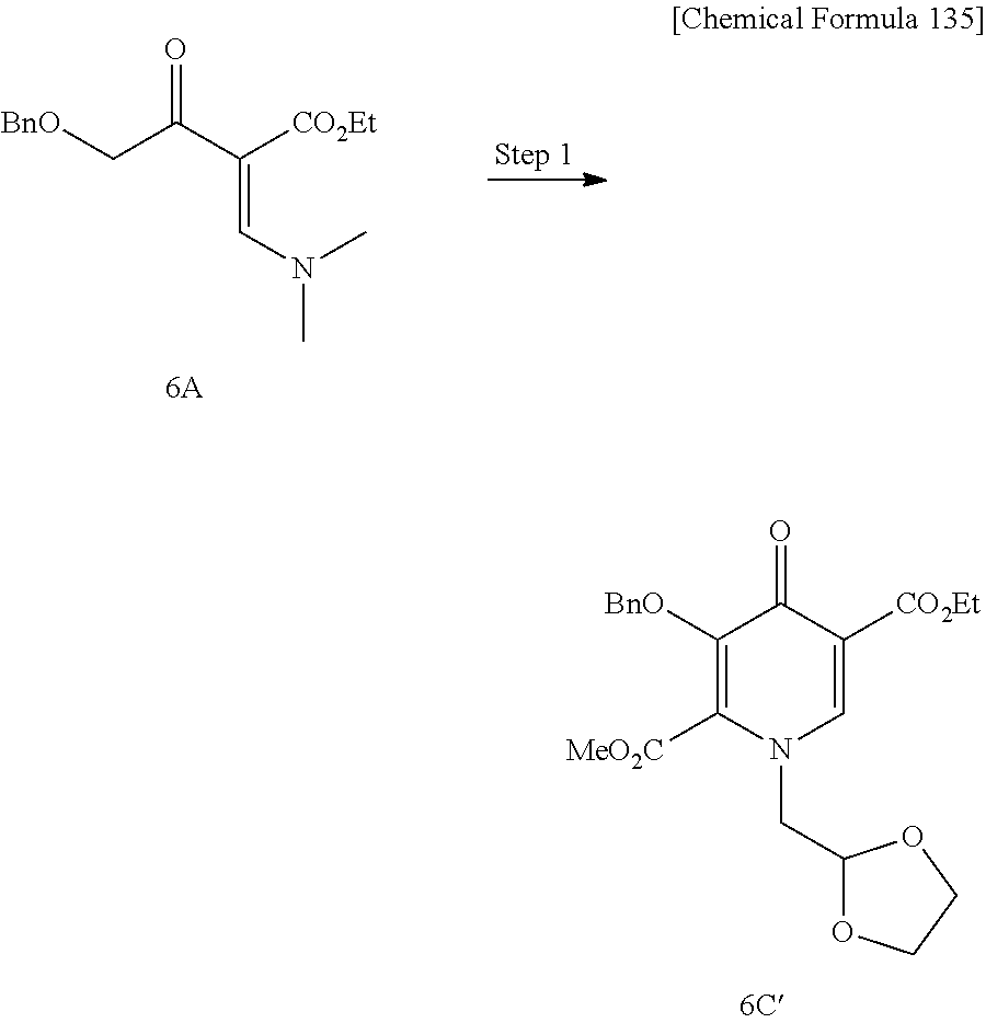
O=C(C([CO2Et])=CN(C)C)C[BnO].C1([BnO])=C([MeO2C])N(CC2OCCO2)C=C([CO2Et])C1=O
